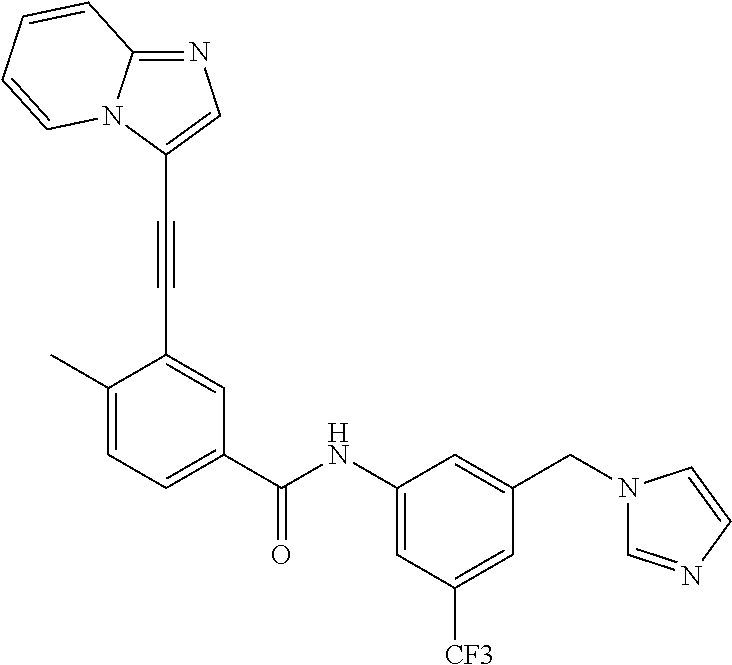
N1=C2N(C(C#CC3=CC(C(NC4=CC([CF3])=CC(CN5C=NC=C5)=C4)=O)=CC=C3C)=C1)C=CC=C2
